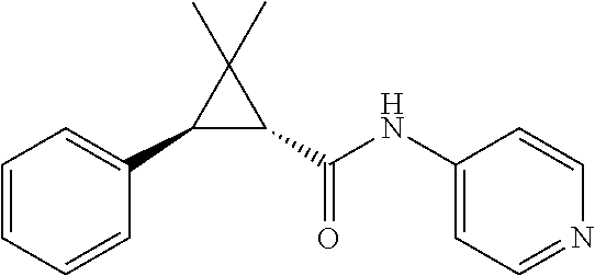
C1(C2=CC=CC=C2)C(C(NC2=CC=NC=C2)=O)C1(C)C
